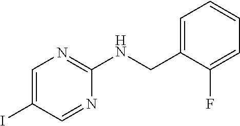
C1(I)=CN=C(NCC2=CC=CC=C2F)N=C1
